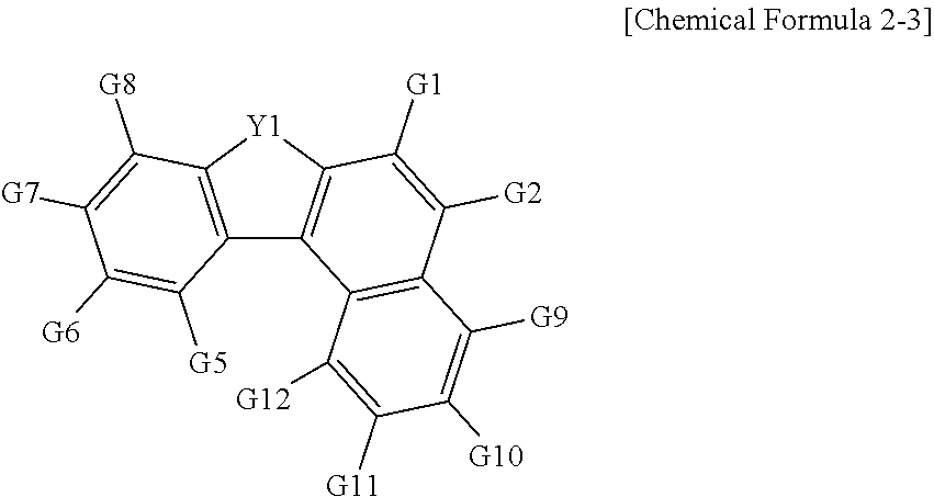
C12=C([Y1]C3=C1C1=C(C([G2])=C3[G1])C([G9])=C([G10])C([G11])=C1[G12])C([G8])=C([G7])C([G6])=C2[G5]
